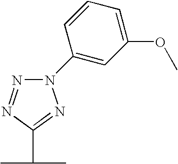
N1(C2=CC(OC)=CC=C2)N=NC(C(C)C)=N1
